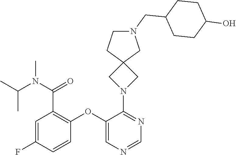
C1=C(F)C=CC(OC2=CN=CN=C2N2CC3(C2)CN(CC2CCC(O)CC2)CC3)=C1C(=O)N(C)C(C)C
